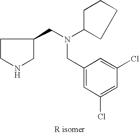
C1(CN(CC2CCNC2)C2CCCC2)=CC(Cl)=CC(Cl)=C1
